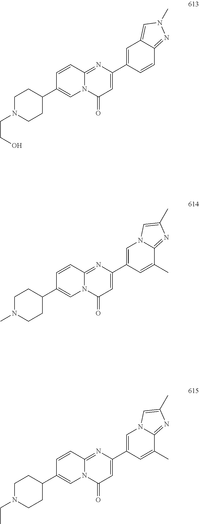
C1(C2=CC(=O)N3C(=N2)C=CC(C2CCN(CCO)CC2)=C3)=CC2=CN(C)N=C2C=C1.C1(C2=CC(=O)N3C(=N2)C=CC(C2CCN(C)CC2)=C3)=CN2C(=NC(C)=C2)C(C)=C1.C1(C2=CC(=O)N3C(=N2)C=CC(C2CCN(CC)CC2)=C3)=CN2C(=NC(C)=C2)C(C)=C1
